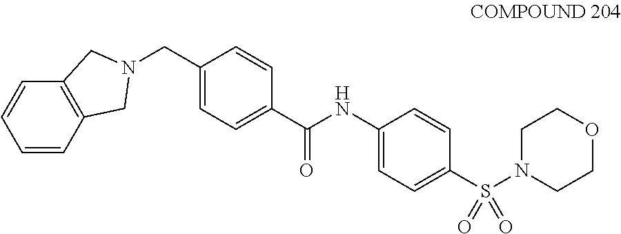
C(C1=CC=C(C(NC2=CC=C(S(N3CCOCC3)(=O)=O)C=C2)=O)C=C1)N1CC2=C(C=CC=C2)C1
